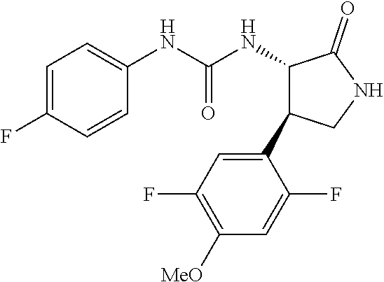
C1=C(F)C=CC(NC(NC2C(=O)NCC2C2=CC(F)=C([MeO])C=C2F)=O)=C1
